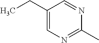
C1(CC)=CN=C(C)N=C1
